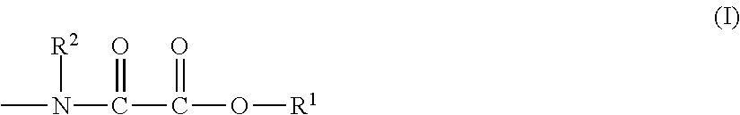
CN([R2])C(C(O[R1])=O)=O
